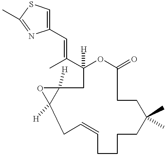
C1(C(C)=CC2=CSC(C)=N2)([H])OC(=O)CCC(C)(C)CCCCC=CCC2([H])C([H])(C1)O2
